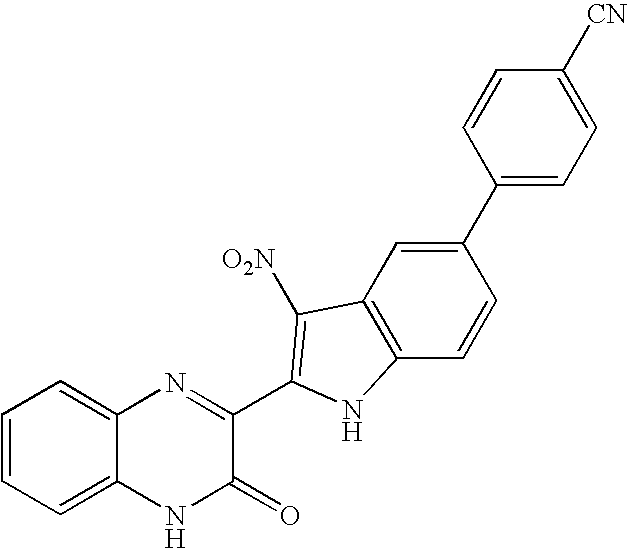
C1=C2C(=CC=C1)N=C(C1=C([O2N])C3=C(C=CC(C4=CC=C([CN])C=C4)=C3)N1)C(=O)N2
